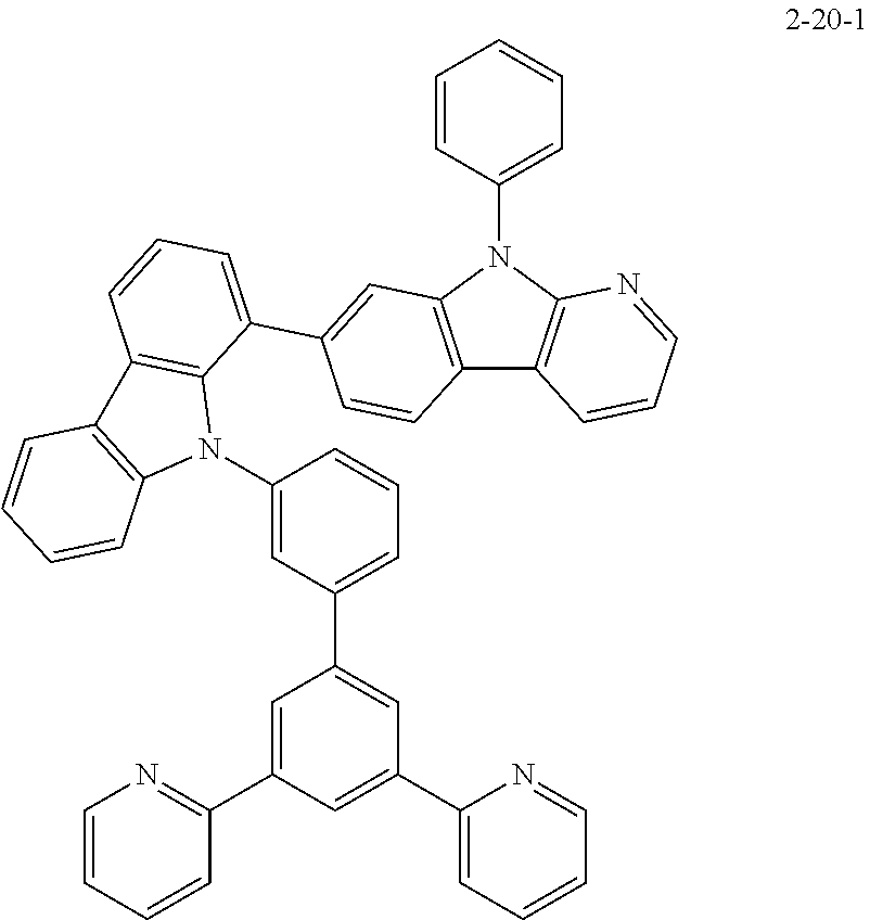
C1=C(C2=CC=CC3=C2N(C2=CC(C4=CC(C5=CC=CC=N5)=CC(C5=NC=CC=C5)=C4)=CC=C2)C2=C3C=CC=C2)C=CC2=C1N(C1=CC=CC=C1)C1=C2C=CC=N1
